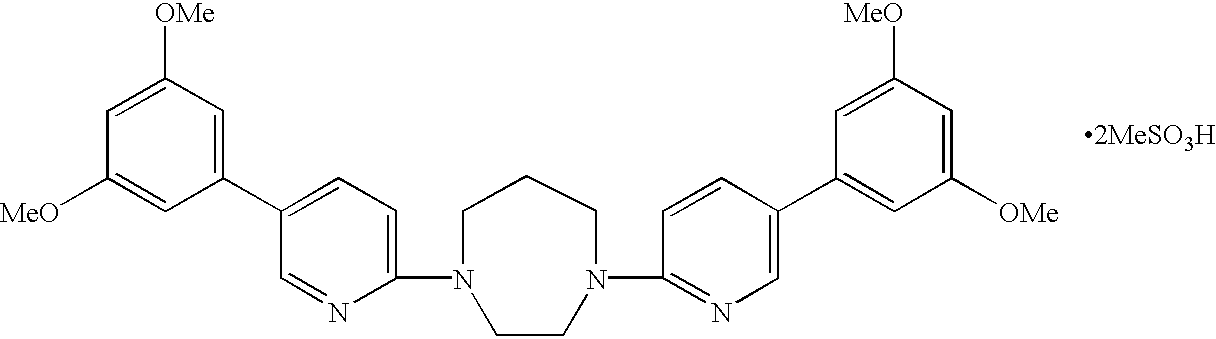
C1(N2CCCN(C3=NC=C(C4=CC([OMe])=CC([MeO])=C4)C=C3)CC2)=CC=C(C2=CC([OMe])=CC([MeO])=C2)C=N1
